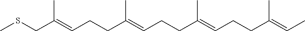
S(C)CC(=CCCC(=CCCC(=CCCC(=CC)C)C)C)C
